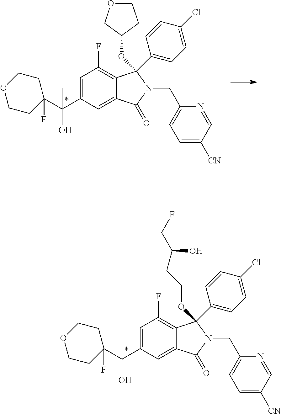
C1=C(C(C2(F)CCOCC2)(O)C)C=C2C(=C1F)C(C1=CC=C(Cl)C=C1)(OC1CCOC1)N(CC1=CC=C([CN])C=N1)C2=O.C1=C(C(C2(F)CCOCC2)(O)C)C=C2C(=C1F)C(C1=CC=C(Cl)C=C1)(OCCC(CF)O)N(CC1=CC=C([CN])C=N1)C2=O
